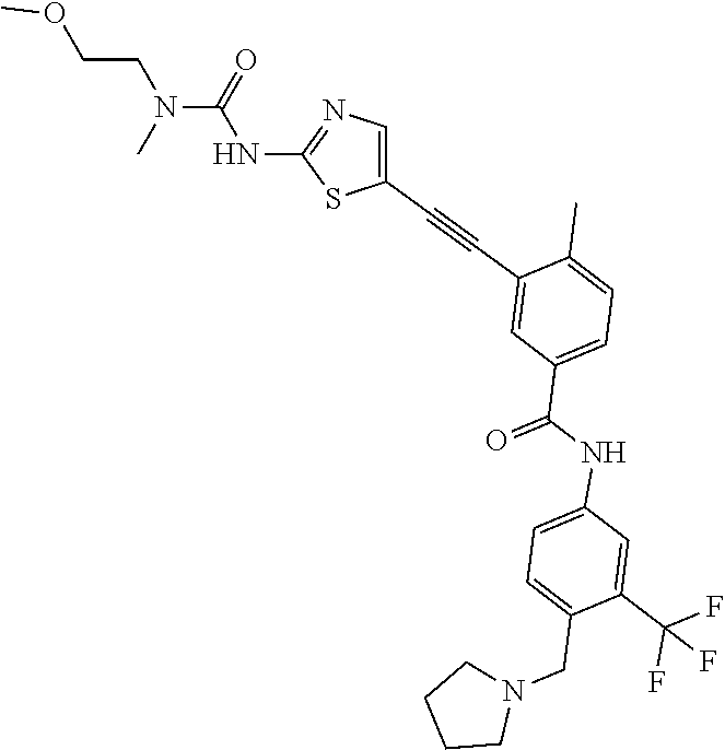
C(CN(C(NC1=NC=C(C#CC2=CC(C(NC3=CC=C(CN4CCCC4)C(C(F)(F)F)=C3)=O)=CC=C2C)S1)=O)C)OC
